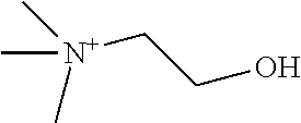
[N+](CCO)(C)(C)C
